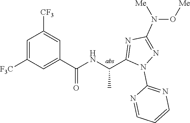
C1=C([F3C])C=C(C(=O)NC(C)C2=NC(N(O[Me])[Me])=NN2C2=NC=CC=N2)C=C1[CF3]
